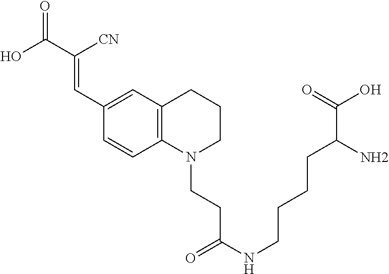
C(CN1C2=C(C=C(C=C(C(O)=O)[CN])C=C2)CCC1)C(NCCCCC(C(=O)O)N)=O
